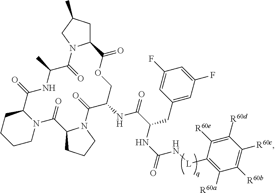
C1C(C)CN2C1C(=O)OCC(NC(=O)C(NC(=O)N[L]C1=C([R60a])C([R60b])=C([R60c])C([R60d])=C1[R60e])CC1=CC(F)=CC(F)=C1)C(=O)N1C(CCC1)C(=O)N1C(C(=O)NC(C)C2=O)CCCC1
